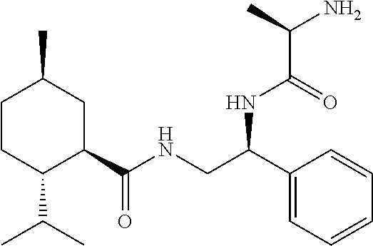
C1CC(C(C)C)C(C(NCC(NC(=O)C(N)C)C2=CC=CC=C2)=O)CC1C
